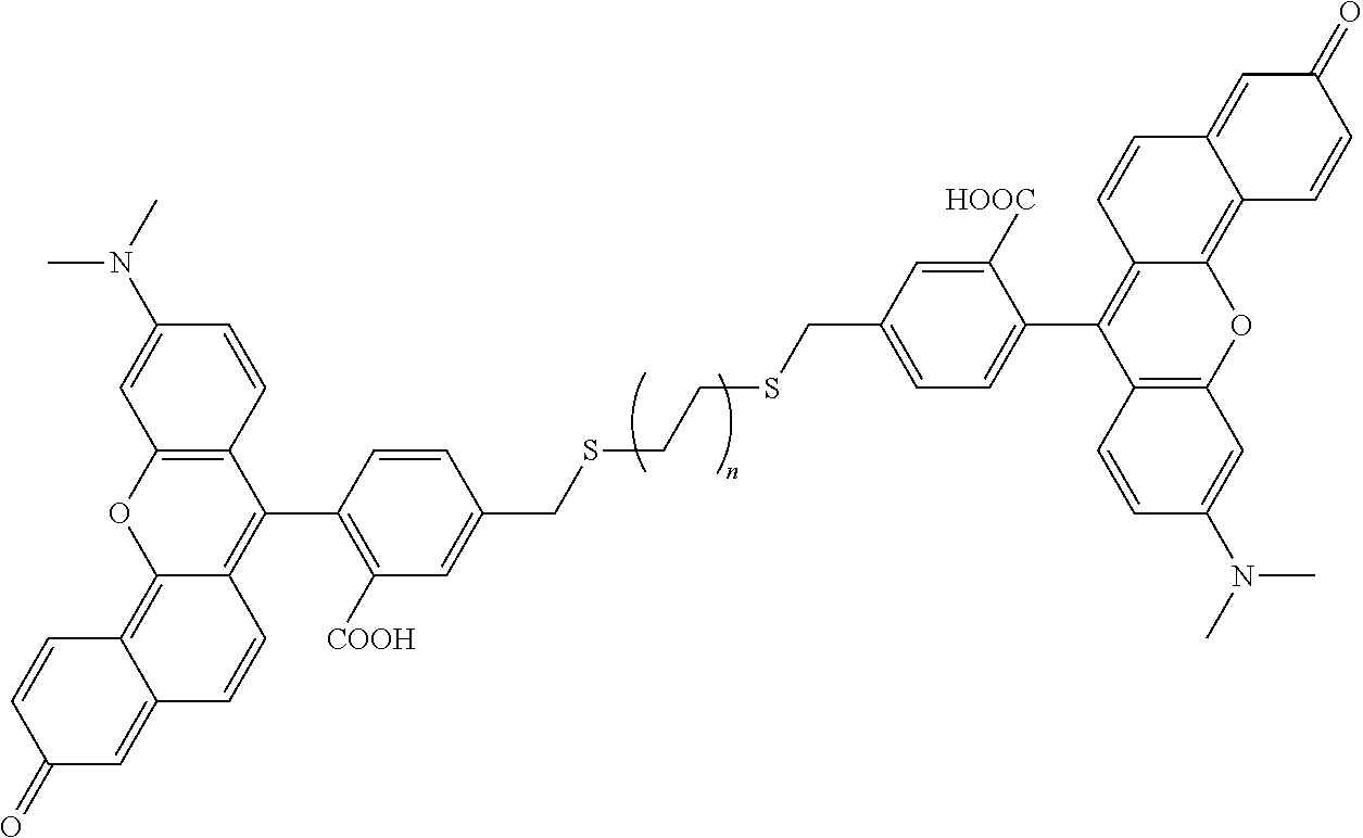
C1=CC(C2=C3C(=C4C(=CC(=O)C=C4)C=C3)OC3=C2C=CC(N(C)C)=C3)=C([COOH])C=C1CSCCSCC1=CC=C(C2=C3C(=C4C(=CC(=O)C=C4)C=C3)OC3=C2C=CC(N(C)C)=C3)C([HOOC])=C1
